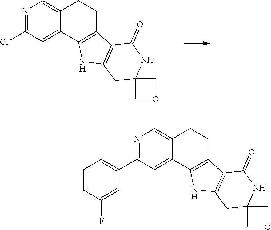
N1=C(Cl)C=C2C(=C1)CCC1=C2NC2=C1C(=O)NC1(C2)COC1.N1=C(C2=CC=CC(F)=C2)C=C2C(=C1)CCC1=C2NC2=C1C(=O)NC1(C2)COC1
